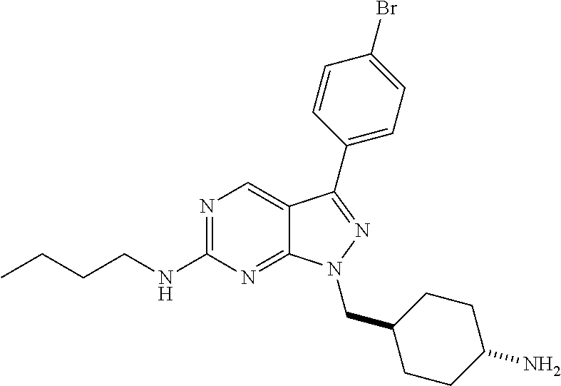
N1=C(NCCCC)N=C2C(=C1)C(C1=CC=C(Br)C=C1)=NN2CC1CCC(N)CC1
